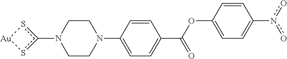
C1CN(C2=CC=C(C(OC3=CC=C(n(o)o)C=C3)=O)C=C2)CCN1c1s[Au]s1
